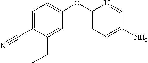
C1(OC2=CC=C(N)C=N2)=CC=C(C#N)C(CC)=C1
